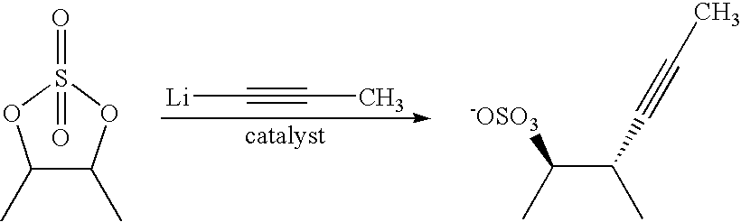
[Li]C#CC.C1(C)C(C)OS(=O)(=O)O1.C(C(C)C#CC)(C)[-OSO3]
